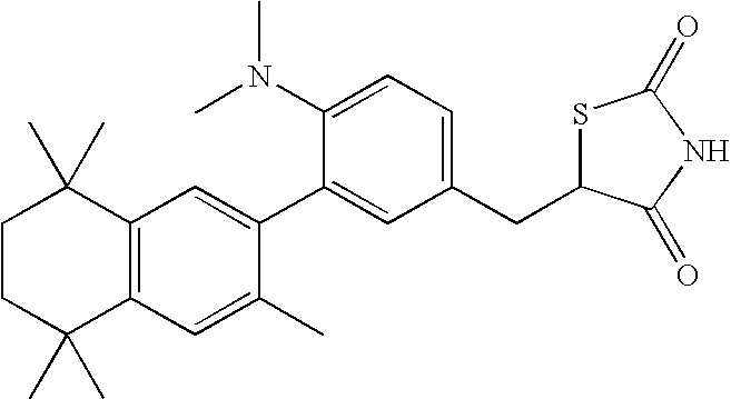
C1CC(C)(C)C2=C(C1(C)C)C=C(C1=CC(CC3SC(=O)NC3=O)=CC=C1N(C)C)C(C)=C2
